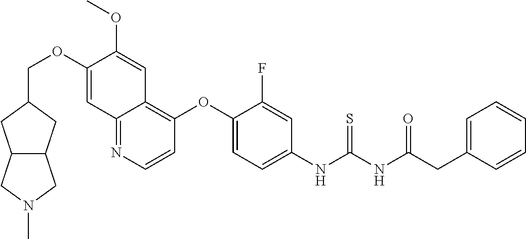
C12C(CC(COC3=CC4=NC=CC(OC5=CC=C(NC(NC(CC6=CC=CC=C6)=O)=S)C=C5F)=C4C=C3OC)C1)CN(C)C2
